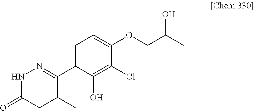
N1C(=O)CC(C)C(C2=CC=C(OCC(C)O)C(Cl)=C2O)=N1
